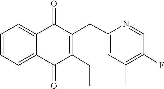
C1=NC(CC2=C(CC)C(=O)C3=CC=CC=C3C2=O)=CC(C)=C1F
